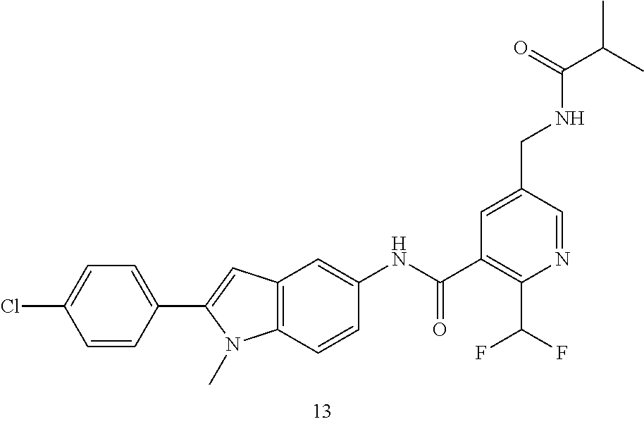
C1=C(CNC(C(C)C)=O)C=NC(C(F)F)=C1C(NC1=CC2=C(C=C1)N(C)C(C1=CC=C(Cl)C=C1)=C2)=O
